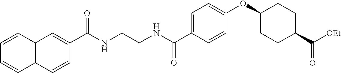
C1=C(C(NCCNC(C2=CC3=C(C=C2)C=CC=C3)=O)=O)C=CC(OC2CCC(C(=O)[OEt])CC2)=C1
